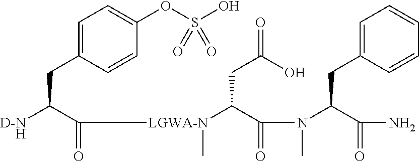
C1=C(CC([D-NH])C(=O)[LGWA-N](C(C(N(C)C(C(=O)N)CC2=CC=CC=C2)=O)CC(O)=O)C)C=CC(OS(O)(=O)=O)=C1
